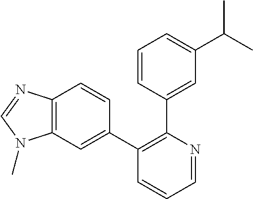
C12=C(C=C(C3=C(C4=CC(C(C)C)=CC=C4)N=CC=C3)C=C1)N(C)C=N2
